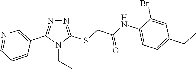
N1=C(SCC(NC2=CC=C(CC)C=C2Br)=O)N(CC)C(C2=CN=CC=C2)=N1
